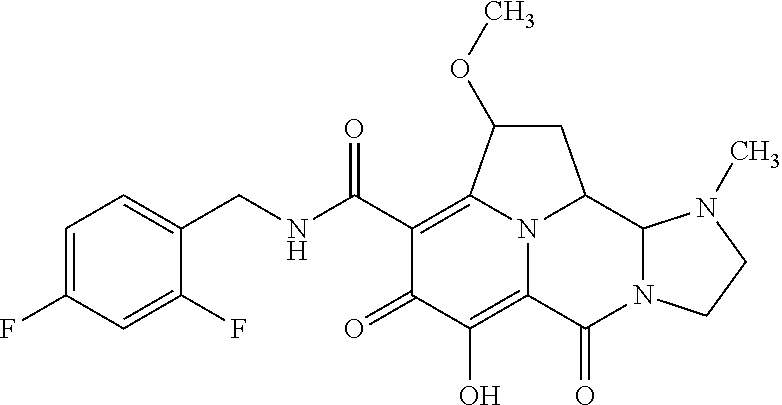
C1(CNC(C2=C3C(OC)CC4C5N(C(=O)C(=C(O)C2=O)N34)CCN5C)=O)=CC=C(F)C=C1F
